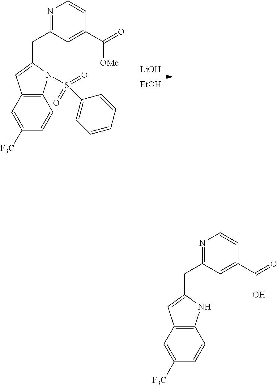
[LiOH].[EtOH].N1=C(CC2=CC3=C(N2S(=O)(=O)C2=CC=CC=C2)C=CC([F3C])=C3)C=C(C(=O)[OMe])C=C1.N1=C(CC2=CC3=C(N2)C=CC([F3C])=C3)C=C(C(=O)O)C=C1
